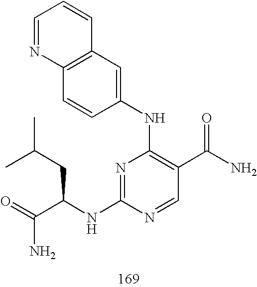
N1=C(NC(CC(C)C)C(=O)N)N=CC(C(N)=O)=C1NC1=CC2=C(C=C1)N=CC=C2
